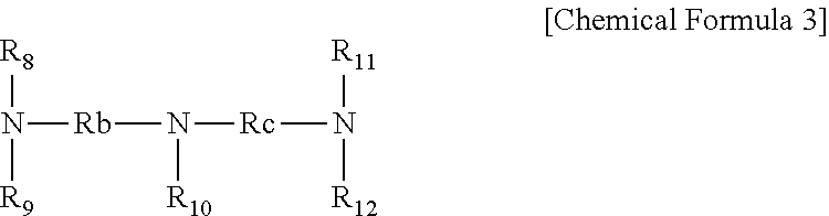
[R8]N([Rb]N([R10])[Rc]N([R11])[R12])[R9]
